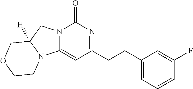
C1(CCC2=NC(=O)N3C(=C2)N2C([H])(C3)COCC2)=CC=CC(F)=C1
